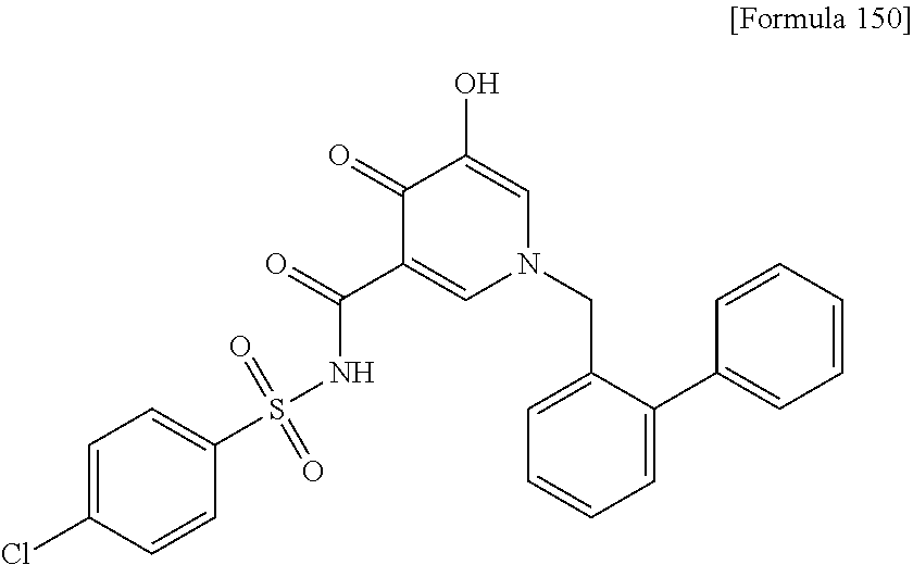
C1=C(Cl)C=CC(S(NC(C2=CN(CC3=CC=CC=C3C3=CC=CC=C3)C=C(O)C2=O)=O)(=O)=O)=C1
